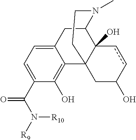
C1(C(N([R9])[R10])=O)=CC=C2C(=C1O)C13C(O)(C(C2)N(C)CC1)ccC(O)C3
